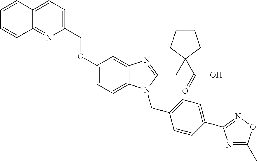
C1=CC2=CC=C(COC3=CC=C4C(=C3)N=C(CC3(C(O)=O)CCCC3)N4CC3=CC=C(C4=NOC(C)=N4)C=C3)N=C2C=C1
